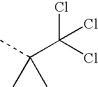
C(C(C)(C)C)(Cl)(Cl)Cl
